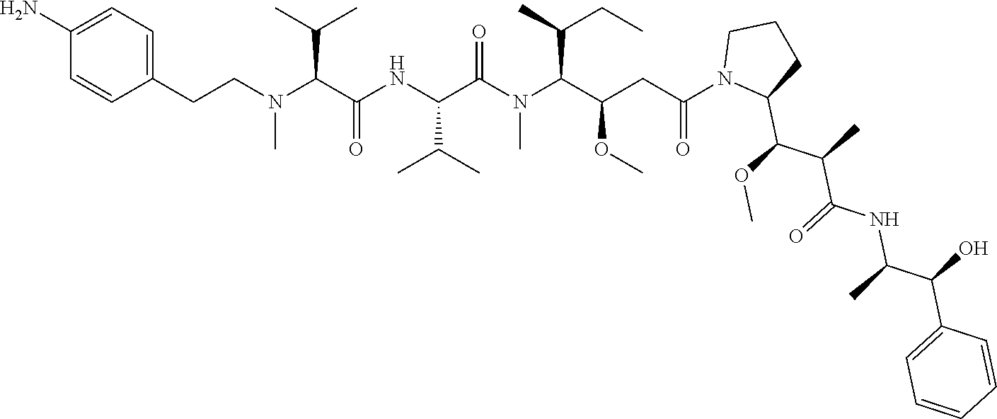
C1(CCN(C(C(NC(C(N(C(C(CC(N2C(C(C(C(NC(C)C(O)C3=CC=CC=C3)=O)C)OC)CCC2)=O)OC)C(CC)C)C)=O)C(C)C)=O)C(C)C)C)=CC=C(N)C=C1
